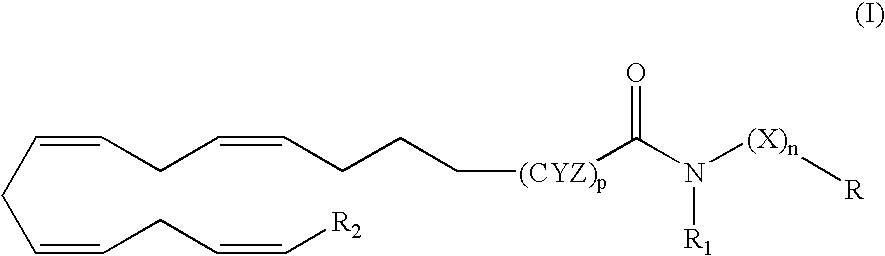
C(CC=CCC=C[R2])=CCC=CCCC[(CYZ)p]C(N([(X)n][R])[R1])=O
